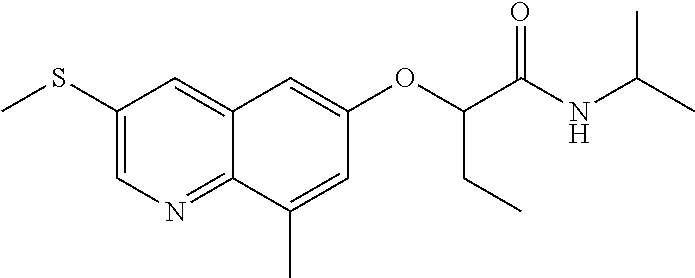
C1(SC)=CN=C2C(=C1)C=C(OC(C(NC(C)C)=O)CC)C=C2C
